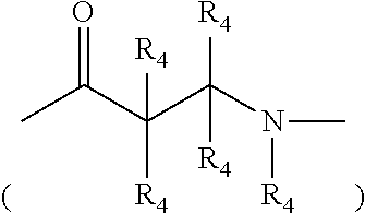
O=C(C(C(N(C)[R4])([R4])[R4])([R4])[R4])C
